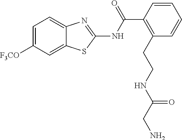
C1=C([F3CO])C=C2C(=C1)N=C(NC(C1=C(CCNC(CN)=O)C=CC=C1)=O)S2
